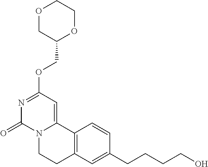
O1CC(COC2=NC(=O)N3C(=C2)C2=C(CC3)C=C(CCCCO)C=C2)OCC1
